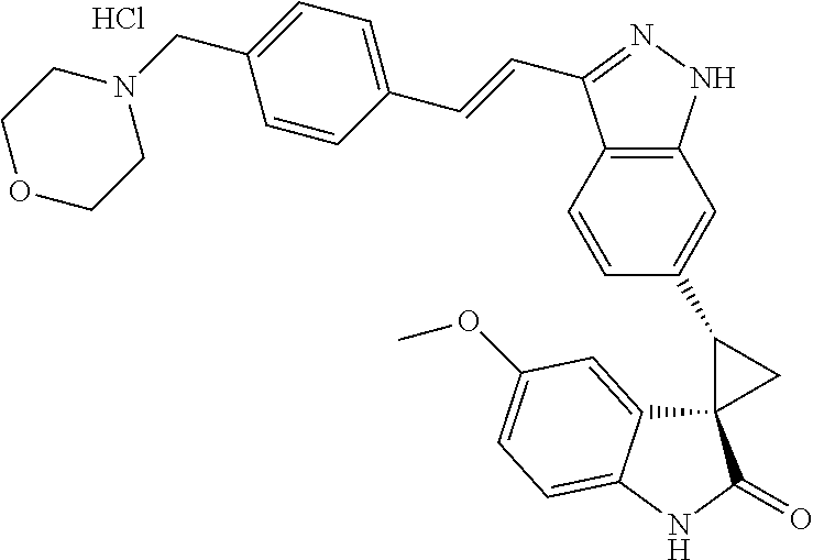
C12(C3=CC(OC)=CC=C3NC1=O)CC2C1=CC2=C(C=C1)C(C=CC1=CC=C(CN3CCOCC3)C=C1)=NN2.Cl
